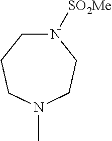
N1([SO2Me])CCCN(C)CC1
